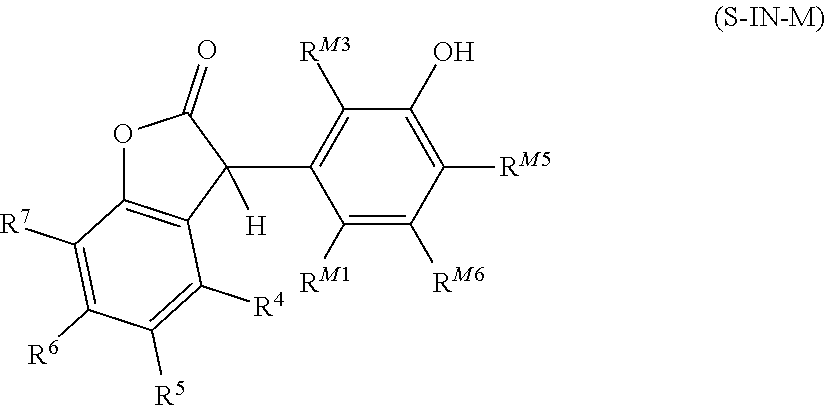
O1C2=C(C(C3=C([RM3])C(O)=C([RM5])C([RM6])=C3[RM1])([H])C1=O)C([R4])=C([R5])C([R6])=C2[R7]
